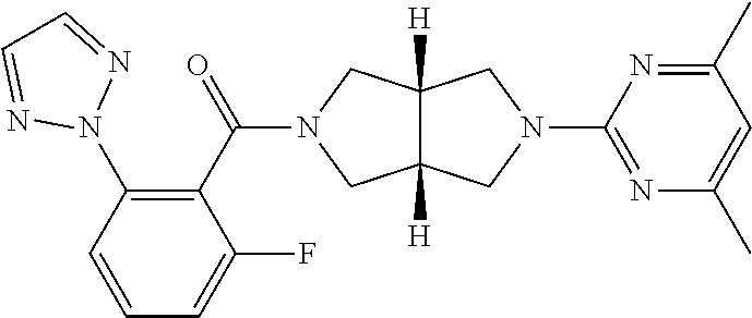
C1(N2N=CC=N2)=C(C(N2CC3([H])C([H])(C2)CN(C2=NC(C)=CC(C)=N2)C3)=O)C(F)=CC=C1
